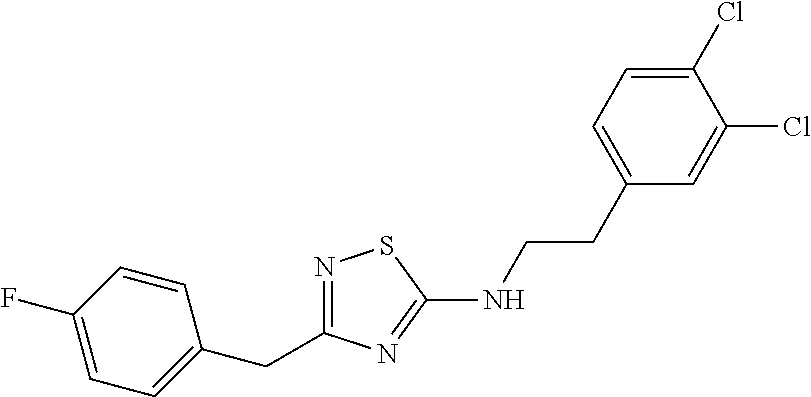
N1=C(CC2=CC=C(F)C=C2)N=C(NCCC2=CC=C(Cl)C(Cl)=C2)S1
